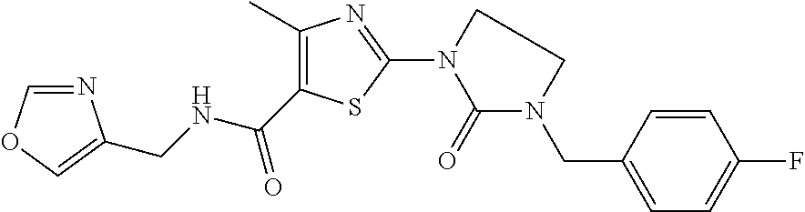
C1(C)=C(C(NCC2=COC=N2)=O)SC(N2CCN(CC3=CC=C(F)C=C3)C2=O)=N1
